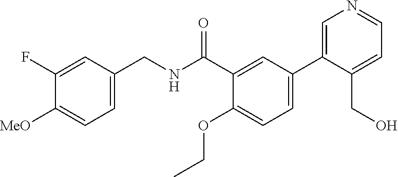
C1=C(CNC(C2=CC(C3=CN=CC=C3CO)=CC=C2OCC)=O)C=C(F)C([MeO])=C1
